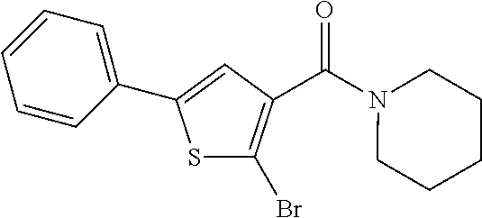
S1C(Br)=C(C(N2CCCCC2)=O)C=C1C1=CC=CC=C1
